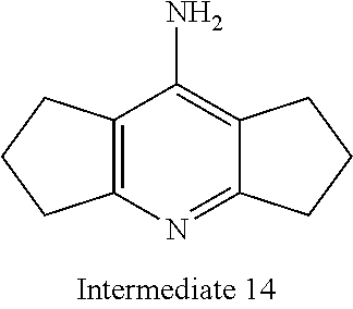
C12=C(N=C3C(=C1N)CCC3)CCC2
